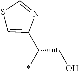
S1C=C(C(CO)*)N=C1
